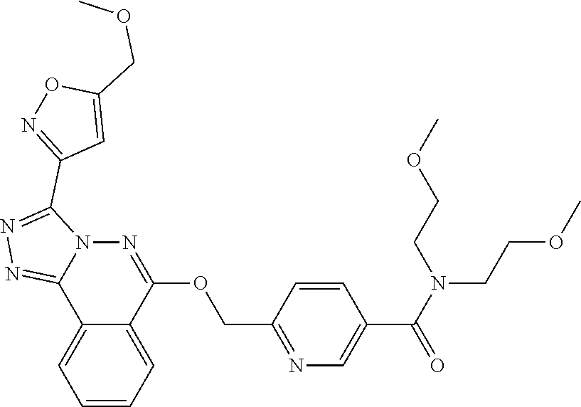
N1=C2N(C(C3=NOC(COC)=C3)=N1)N=C(OCC1=NC=C(C(N(CCOC)CCOC)=O)C=C1)C1=CC=CC=C21
